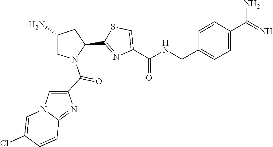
C1(C2=NC(C(NCC3=CC=C(C(N)=N)C=C3)=O)=CS2)CC(N)CN1C(C1=CN2C(=N1)C=CC(Cl)=C2)=O
